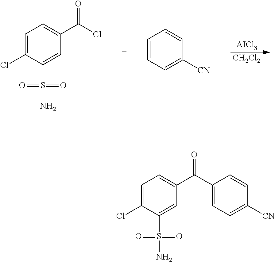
[AICl3].[CH2Cl2].C1=C(Cl)C(S(=O)(=O)N)=CC(C(Cl)=O)=C1.C1=CC=C([CN])C=C1.C1=C(Cl)C(S(=O)(=O)N)=CC(C(C2=CC=C([CN])C=C2)=O)=C1
